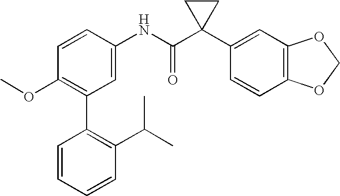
C1=CC(NC(C2(C3=CC4=C(C=C3)OCO4)CC2)=O)=CC(C2=C(C(C)C)C=CC=C2)=C1OC
